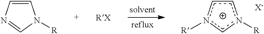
c1cn([R])cn1[R].[X-].C1=CN=CN1[R]
